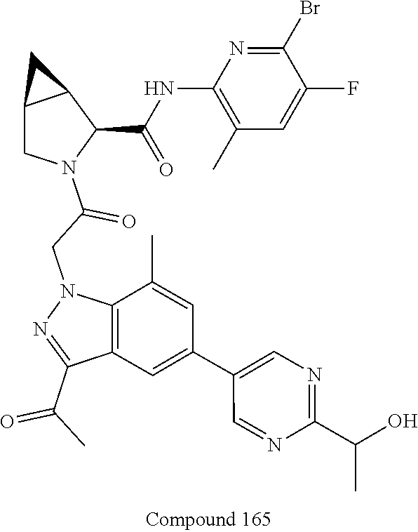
C1(C(=O)C)=NN(CC(=O)N2C(C(=O)NC3=C(C)C=C(F)C(Br)=N3)C3C(C2)C3)C2=C1C=C(C1=CN=C(C(O)C)N=C1)C=C2C
